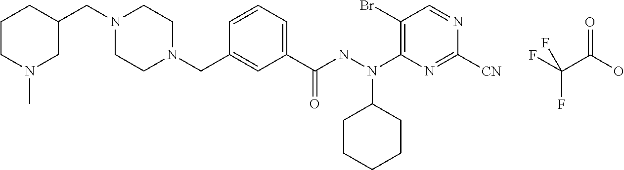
FC(C(O)=O)(F)F.C1CN(CC2=CC(C(NN(C3=C(Br)C=NC([CN])=N3)C3CCCCC3)=O)=CC=C2)CCN1CC1CCCN(C)C1
